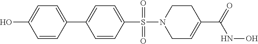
C1=CC(S(=O)(=O)N2CC=C(C(=O)NO)CC2)=CC=C1C1=CC=C(O)C=C1
